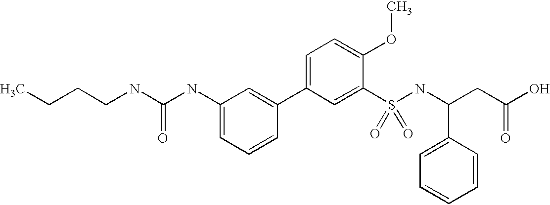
CCCCNC(NC1=CC=CC(C2=CC=C(OC)C(S(NC(CC(O)=O)C3=CC=CC=C3)(=O)=O)=C2)=C1)=O
